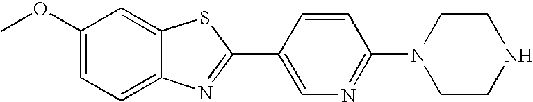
C1(OC)=CC=C2C(=C1)SC(C1=CN=C(N3CCNCC3)C=C1)=N2
